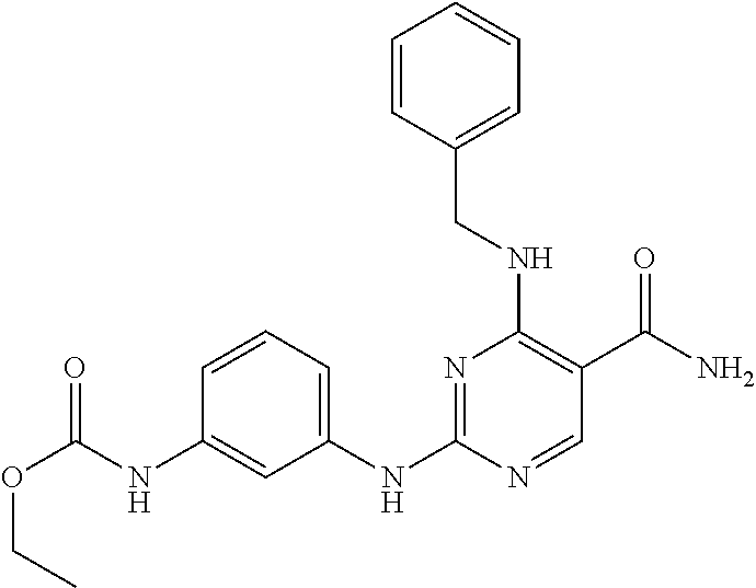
C1=CC=C(NC2=NC(NCC3=CC=CC=C3)=C(C(N)=O)C=N2)C=C1NC(OCC)=O
